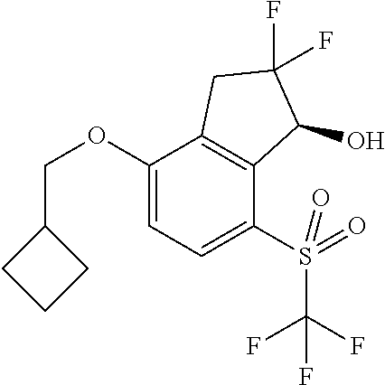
C1(OCC2CCC2)=CC=C(S(C(F)(F)F)(=O)=O)C2=C1CC(F)(F)C2O
